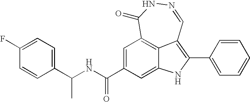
N1=CC2=C(C3=CC=CC=C3)NC3=CC(C(NC(C4=CC=C(F)C=C4)C)=O)=CC(=C23)C(=O)N1
